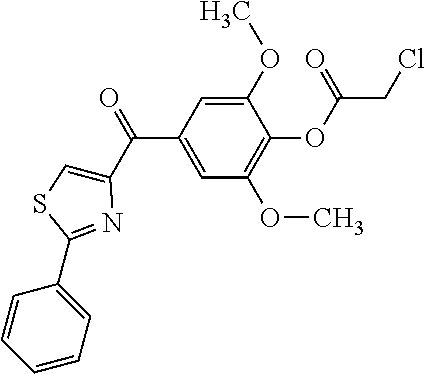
C1(C(C2=CSC(C3=CC=CC=C3)=N2)=O)=CC(OC)=C(OC(CCl)=O)C(OC)=C1
